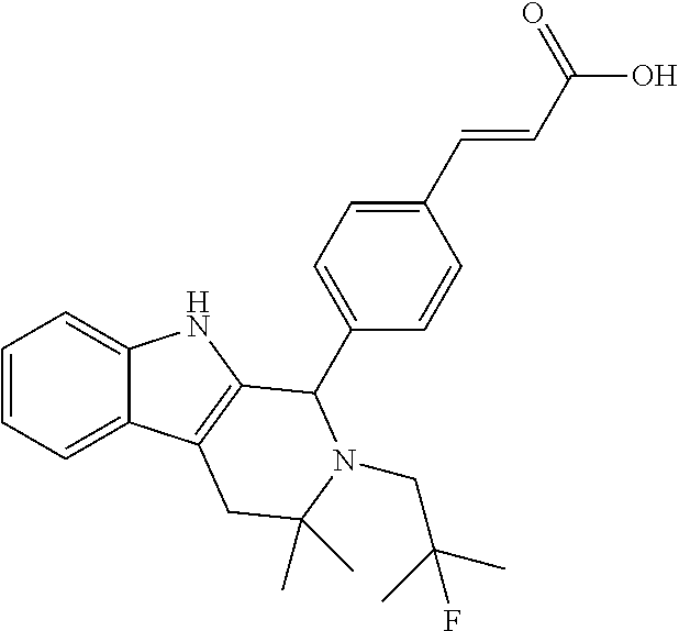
C1=CC=C2C(=C1)NC1=C2CC(C)(C)N(CC(C)(C)F)C1C1=CC=C(C=CC(O)=O)C=C1
